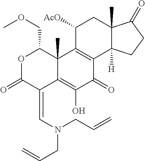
O1C(=O)C(=CN(CC=C)CC=C)C2=C(O)C(=O)C3=C(C2(C)C1COC)C([AcO])CC1(C)C3([H])CCC1=O
